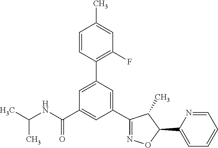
C1(C2=NOC(C3=CC=CC=N3)C2C)=CC(C2=C(F)C=C(C)C=C2)=CC(C(NC(C)C)=O)=C1
